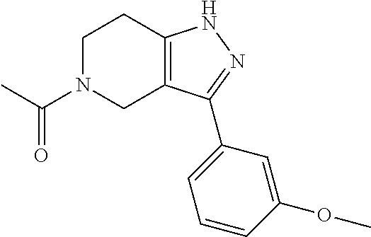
C1N(C(C)=O)CC2=C(C1)NN=C2C1=CC=CC(OC)=C1
